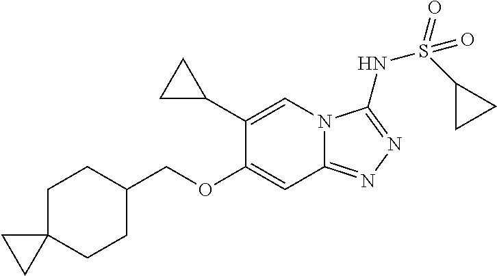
C12(CCC(COC3=CC4=NN=C(NS(C5CC5)(=O)=O)N4C=C3C3CC3)CC1)CC2
